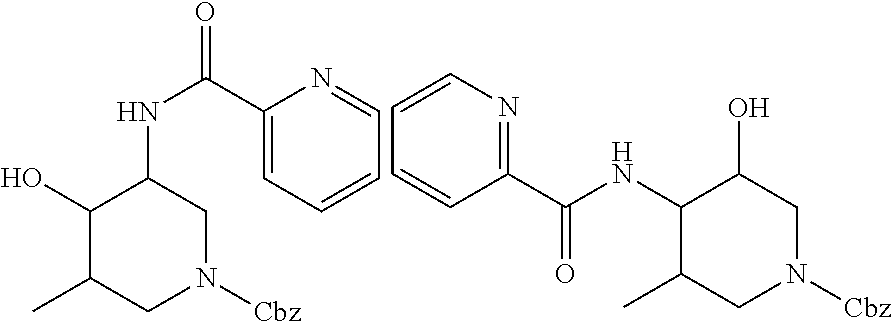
O=C(NC1C(O)C(C)CN([Cbz])C1)C1=CC=CC=N1.C1(C(=O)NC2C(C)CN([Cbz])CC2O)=NC=CC=C1
